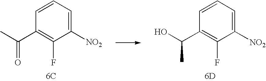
C1=CC=C([NO2])C(F)=C1C(C)=O.[6C].C1=CC=C([NO2])C(F)=C1C(O)C.[6D]
